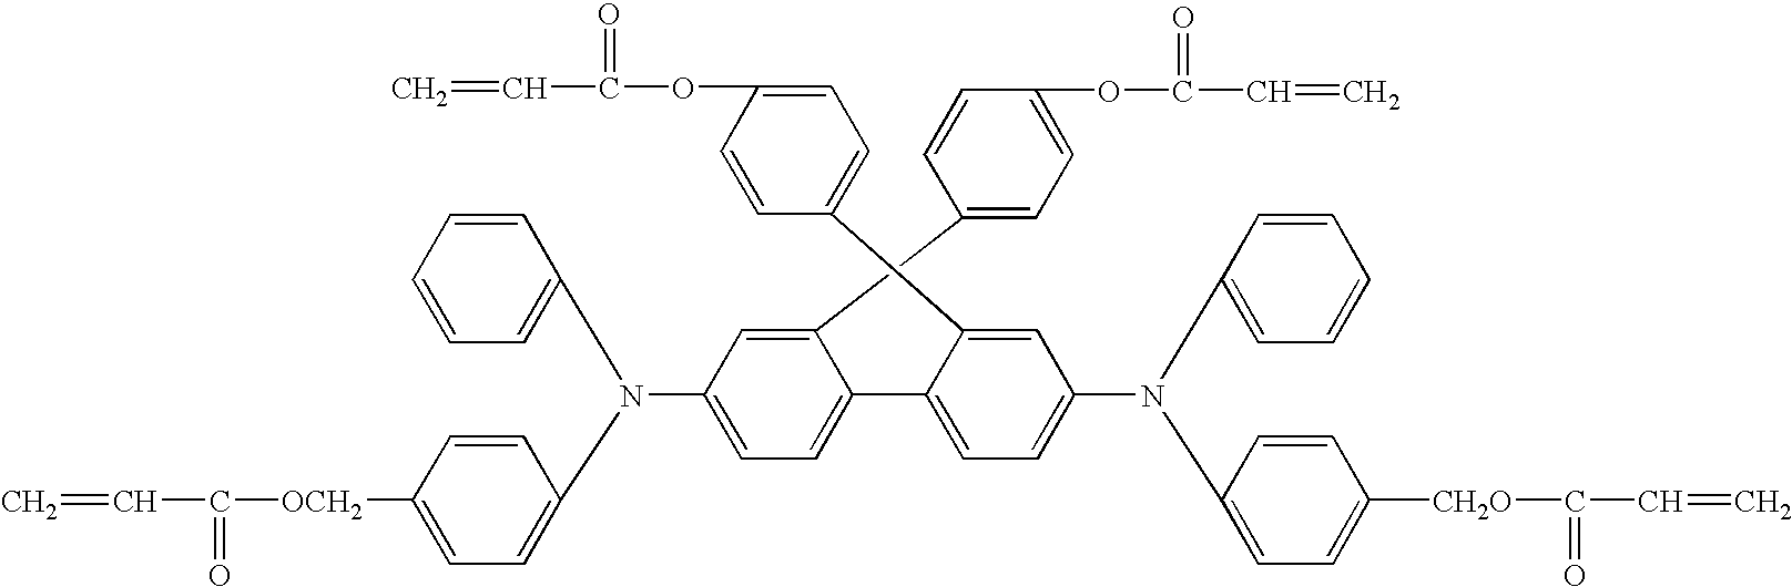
C=CC([OCH2]C1=CC=C(N(C2=CC=CC=C2)C2=CC=C(C3=CC=C(N(C4=CC=C([CH2O]C(=O)C=C)C=C4)C4=CC=CC=C4)C=C3C3=CC=C(OC(=O)C=C)C=C3)C(C3=CC=C(OC(=O)C=C)C=C3)=C2)C=C1)=O
